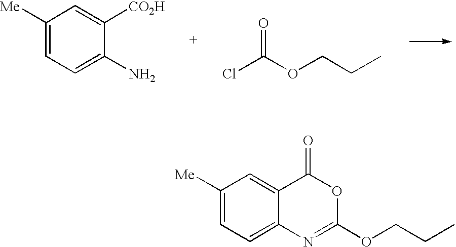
C1([Me])=CC=C(N)C([CO2H])=C1.ClC(OCCC)=O.C1([Me])=CC=C2C(=C1)C(=O)OC(OCCC)=N2
